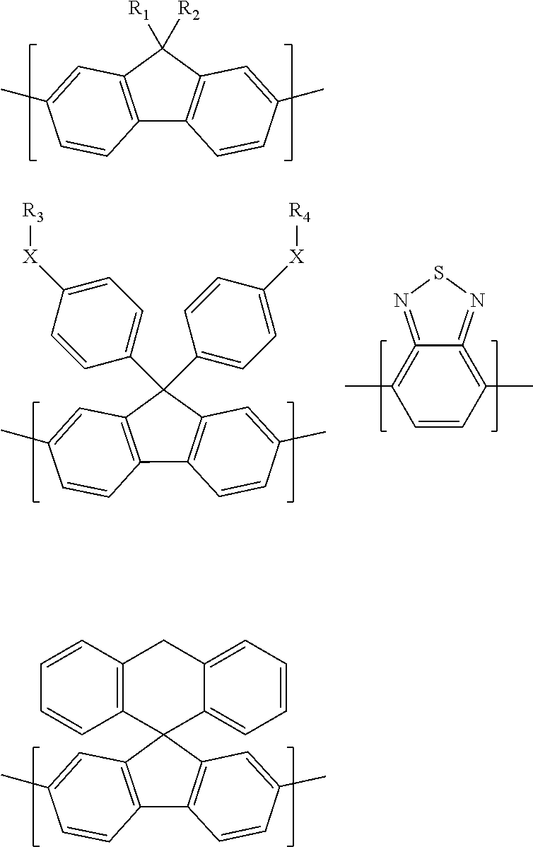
C12=C(C([R2])([R1])C3=C1C=CC(C)=C3)C=C(C)C=C2.C12=C(C(C3=CC=C([X][R4])C=C3)(C3=CC=C([X][R3])C=C3)C3=C1C=CC(C)=C3)C=C(C)C=C2.C1=CC(C)=C2=NSN=C2=C1C.C12=C(C3(C4=C1C=CC(C)=C4)C1=CC=CC=C1CC1=C3C=CC=C1)C=C(C)C=C2
